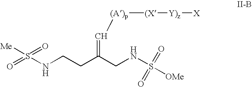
O=S(NCCC(CNS([OMe])(=O)=O)=C[(A)p][(X][Y)z][X])([Me])=O
